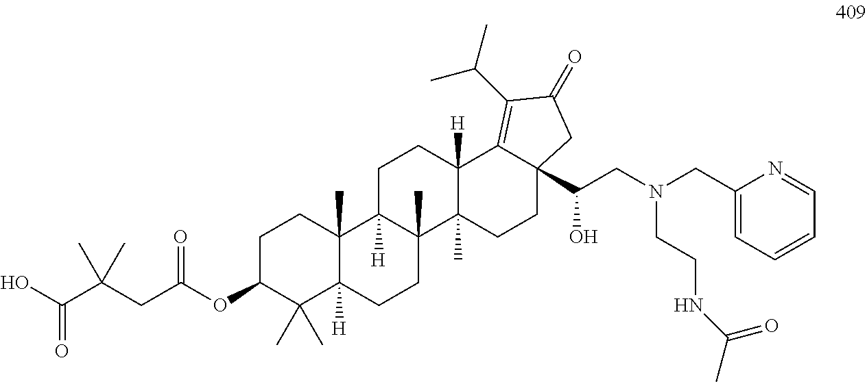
OC(C(CC(OC1CCC2(C)C([H])(C1(C)C)CCC1(C)C2([H])CCC2([H])C1(C)CCC1(C(CN(CC3=CC=CC=N3)CCNC(C)=O)O)C2=C(C(C)C)C(=O)C1)=O)(C)C)=O
